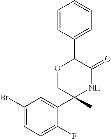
C1(Br)=CC=C(F)C(C2(C)COC(C3=CC=CC=C3)C(=O)N2)=C1
